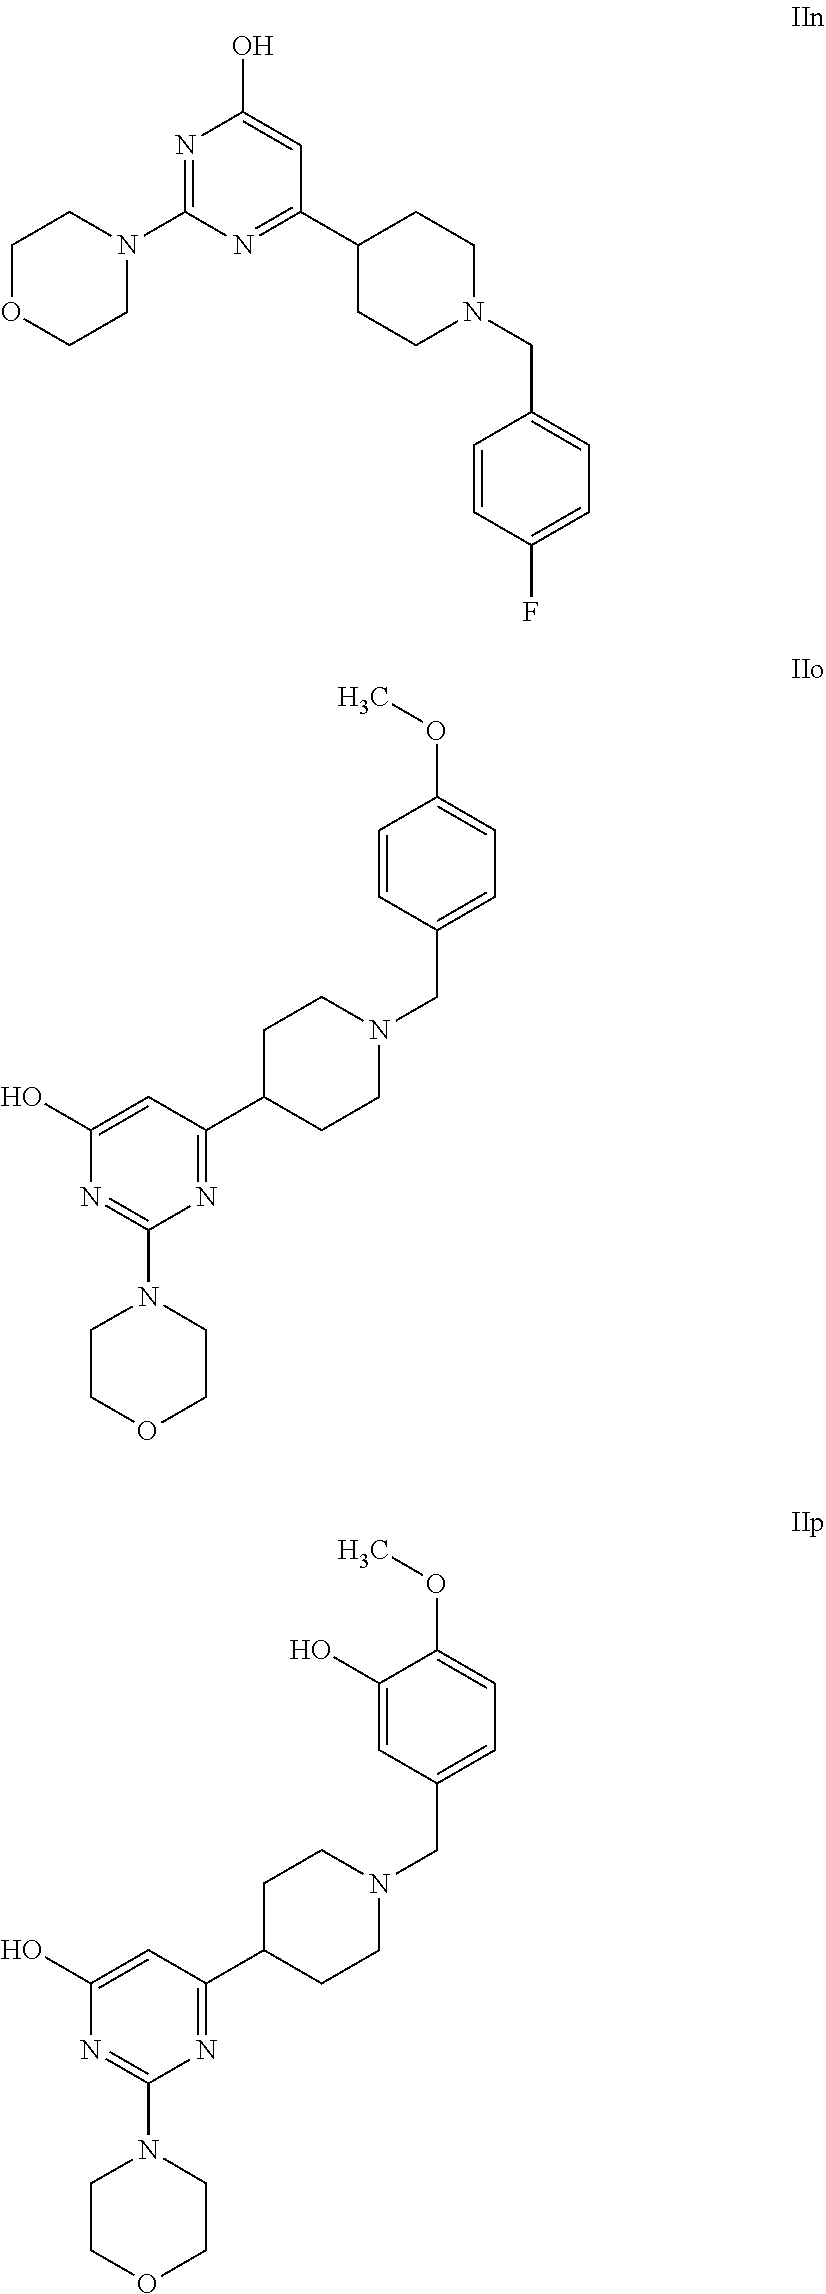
N1=C(N2CCOCC2)N=C(C2CCN(CC3=CC=C(F)C=C3)CC2)C=C1O.C1C(C2=NC(N3CCOCC3)=NC(O)=C2)CCN(CC2=CC=C(OC)C=C2)C1.C1C(C2=NC(N3CCOCC3)=NC(O)=C2)CCN(CC2=CC=C(OC)C(O)=C2)C1
